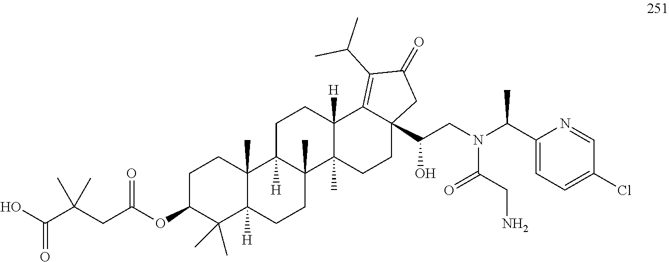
OC(C(CC(OC1C(C)(C)C2([H])C(C)(CC1)C1([H])C(C)(CC2)C2(C)C([H])(CC1)C1=C(C(C)C)C(=O)CC1(C(CN(C(C1=CC=C(Cl)C=N1)C)C(=O)CN)O)CC2)=O)(C)C)=O
